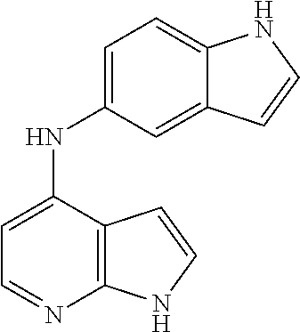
C12=C(C(NC3=CC=C4C(=C3)C=CN4)=CC=N1)C=CN2
